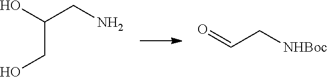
O=CC[NHBoc].OC(CN)CO
